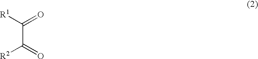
[R1]C(=O)C(=O)[R2]
